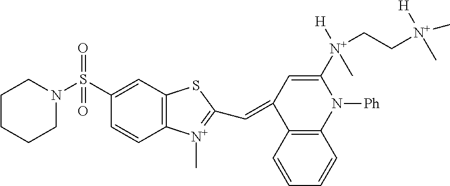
C1CCCN(S(C2=CC3=C(C=C2)[N+](C)=C(C=C2C4=C(N([Ph])C([N+]([H])(CC[N+]([H])(C)C)C)=C2)C=CC=C4)S3)(=O)=O)C1
